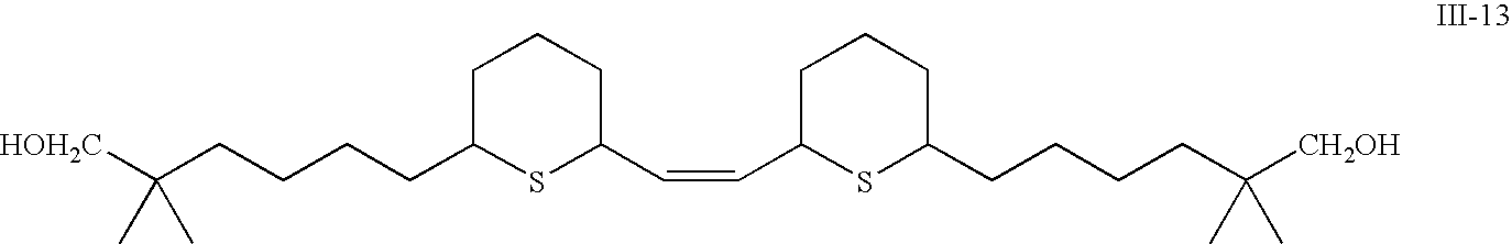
C(CCCCC1SC(C=CC2SC(CCCCC([CH2OH])(C)C)CCC2)CCC1)([HOH2C])(C)C
